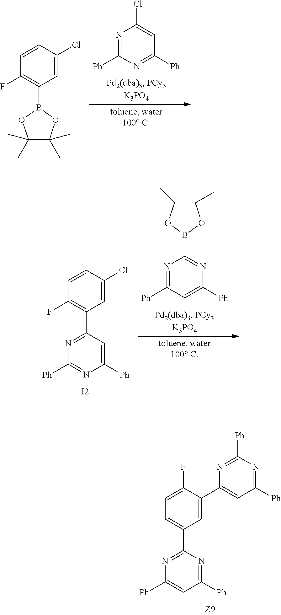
C1=C(C2=CC([Ph])=NC([Ph])=N2)C(F)=CC=C1C1=NC([Ph])=CC([Ph])=N1.N1=C([Ph])N=C([Ph])C=C1Cl.C1=C(Cl)C=CC(F)=C1B1OC(C)(C)C(C)(C)O1.C1=C(Cl)C=CC(F)=C1C1=NC([Ph])=NC([Ph])=C1.N1=C([Ph])C=C([Ph])N=C1B1OC(C)(C)C(C)(C)O1.[I2]
